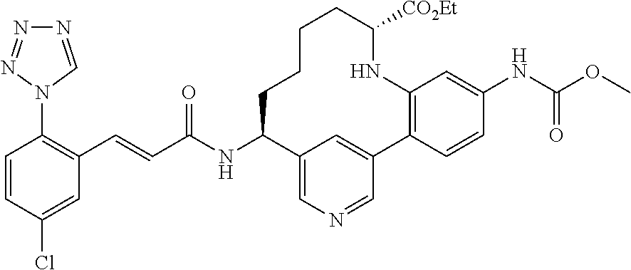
N1=CN(C2=C(C=CC(NC3CCCCC([CO2Et])NC4=C(C=CC(NC(OC)=O)=C4)C4=CC3=CN=C4)=O)C=C(Cl)C=C2)N=N1
